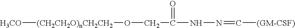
[(CH2CH2O)nCH2CH2]([H3CO])OCC(NN=C[(GM-CSF)])=O
